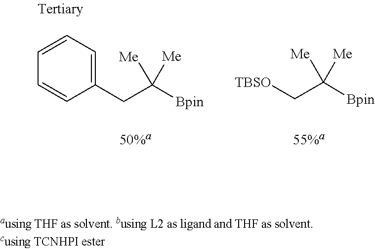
C1=CC(CC([Bpin])([Me])[Me])=CC=C1.C(C[TBSO])([Bpin])([Me])[Me]
